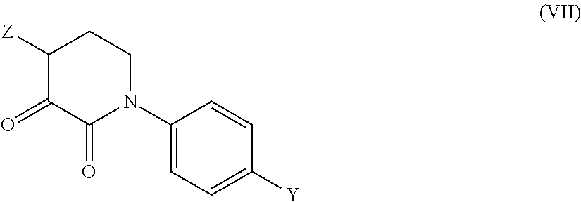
O=C1C([Z])CCN(C2=CC=C([Y])C=C2)C1=O
